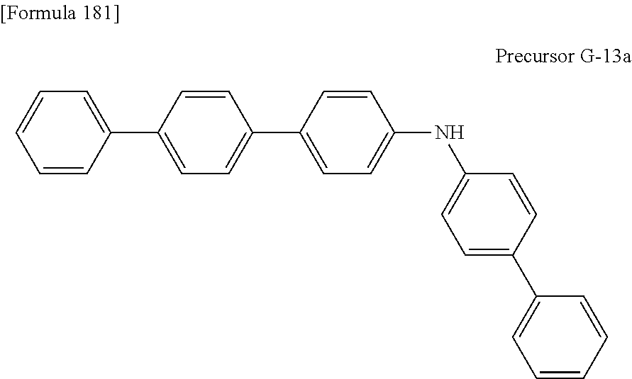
C1=CC(C2=CC=C(C3=CC=C(NC4=CC=C(C5=CC=CC=C5)C=C4)C=C3)C=C2)=CC=C1
